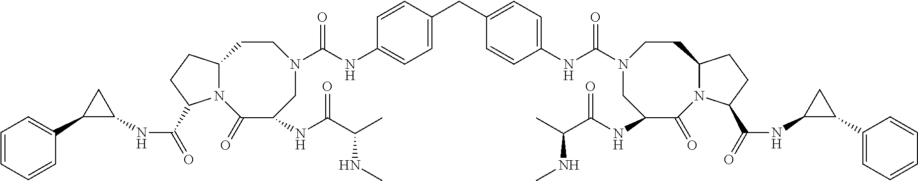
C1(NC(=O)C2N3C(CC2)CCN(C(=O)NC2=CC=C(CC4=CC=C(NC(=O)N5CC(NC(C(C)NC)=O)C(=O)N6C(CC5)CCC6C(=O)NC5C(C6=CC=CC=C6)C5)C=C4)C=C2)CC(NC(C(C)NC)=O)C3=O)C(C2=CC=CC=C2)C1
